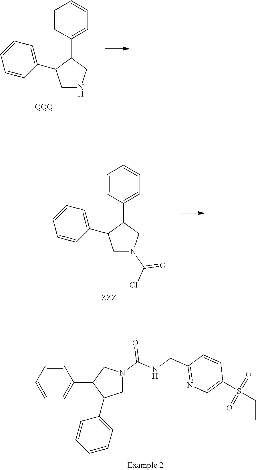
C1=CC(C2C(C3=CC=CC=C3)CNC2)=CC=C1.[QQQ].C1=CC(C2C(C3=CC=CC=C3)CN(C(Cl)=O)C2)=CC=C1.[ZZZ].C1=CC(C2C(C3=CC=CC=C3)CN(C(=O)NCC3=NC=C(S(=O)(CC)=O)C=C3)C2)=CC=C1
